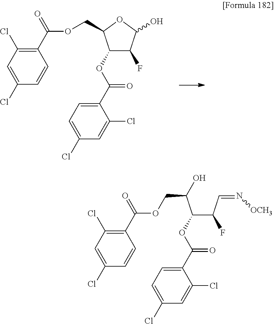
C1=C(Cl)C=CC(C(=O)OCC2C(OC(=O)C3=CC=C(Cl)C=C3Cl)C(F)C(O)O2)=C1Cl.C1=C(Cl)C=CC(C(=O)OCC(C(C(C=N[OCH3])F)OC(=O)C2=CC=C(Cl)C=C2Cl)O)=C1Cl
